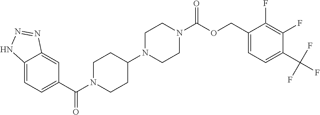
C12=CC=C(C(=O)N3CCC(N4CCN(C(=O)OCC5=CC=C(C(F)(F)F)C(F)=C5F)CC4)CC3)C=C1N=NN2
